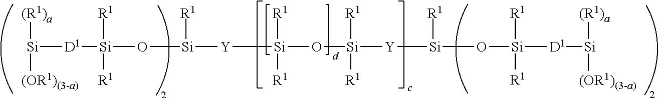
[Si]([D1][Si](O[Si]([Y][Si](O[Si]([Y][Si]([R1])O[Si]([R1])([R1])[D1][Si]([(R1)a])[(OR1)(3-a)])([R1])[R1])([R1])[R1])[R1])([R1])[R1])([(R1)a])[(OR1)(3-a)]
